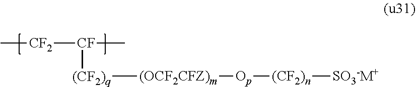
[(CF2)q]([(OCF2CFZ)m][Op][(CF2)n][SO3-M+])[CF](C)[CF2]C
